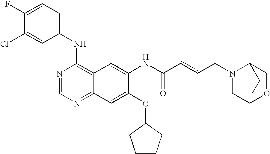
ClC1=CC(NC2=C3C(=NC=N2)C=C(OC2CCCC2)C(NC(C=CCN2C4COCC2CC4)=O)=C3)=CC=C1F
